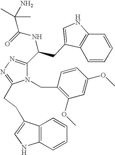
O=C(NC(C1=NN=C(CCC2=CNC3=C2C=CC=C3)N1CC1=C(OC)C=C(OC)C=C1)CC1=CNC2=C1C=CC=C2)C(C)(N)C
